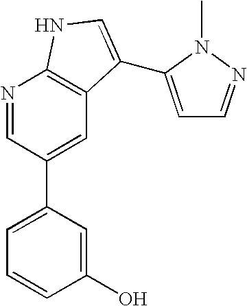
N1=CC(C2=CC=CC(O)=C2)=CC2=C1NC=C2C1=CC=NN1C
